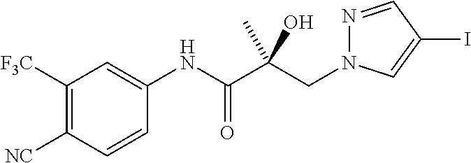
C(C(C(NC1=CC([F3C])=C([NC])C=C1)=O)(O)C)N1N=CC(I)=C1
